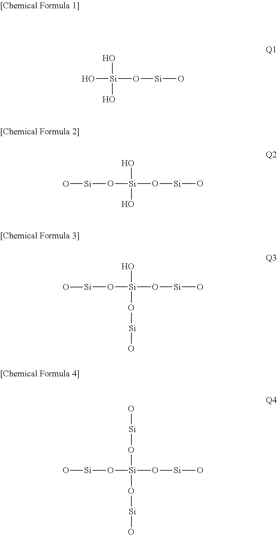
O[Si](O[Si]O)(O)O.O([Si](O[Si]O)(O)O)[Si]O.O([Si](O[Si]O)(O)O[Si]O)[Si]O.O([Si](O[Si]O)(O[Si]O)O[Si]O)[Si]O
